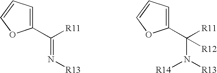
C1(C([R11])=N[R13])=CC=CO1.C1(C([R11])(N([R13])[R14])[R12])=CC=CO1
